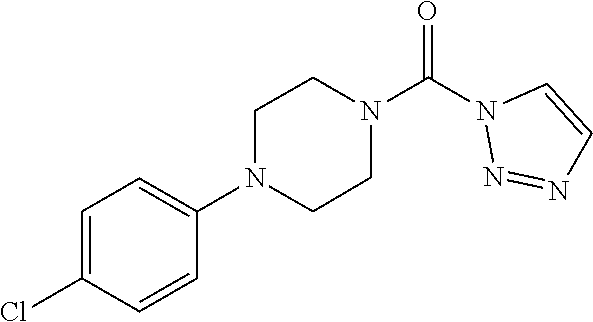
O=C(N1N=NC=C1)N1CCN(C2=CC=C(Cl)C=C2)CC1
